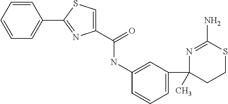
N1=C(N)SCCC1(C1=CC=CC(NC(C2=CSC(C3=CC=CC=C3)=N2)=O)=C1)C
